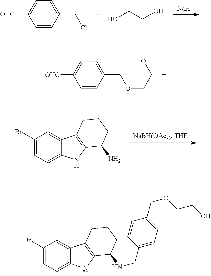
[Na].C1(CCl)=CC=C([OHC])C=C1.OCCO.C1(COCCO)=CC=C([OHC])C=C1.C1(Br)=CC=C2C(=C1)C1=C(N2)C(N)CCC1.C1(Br)=CC=C2C(=C1)C1=C(N2)C(NCC2=CC=C(COCCO)C=C2)CCC1
